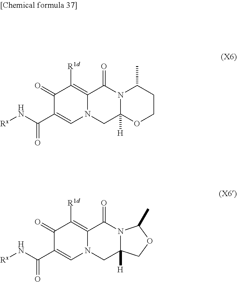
N(C(C1=CN2C(=C([R1d])C1=O)C(=O)N1C([H])(C2)OCCC1C)=O)[Rx].N(C(C1=CN2C(=C([R1d])C1=O)C(=O)N1C([H])(C2)COC1C)=O)[Rx]
